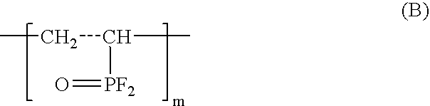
CCC(C)[PF2]=O
